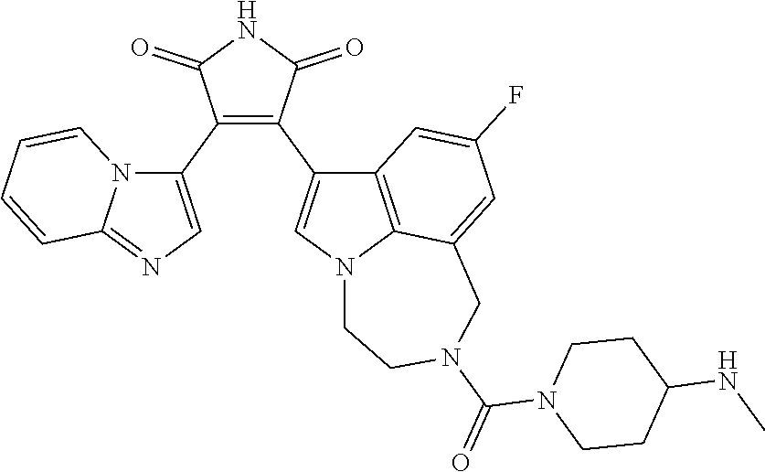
C1(C2=CN=C3N2C=CC=C3)=C(C2=CN3C4=C2C=C(F)C=C4CN(C(N2CCC(NC)CC2)=O)CC3)C(=O)NC1=O
